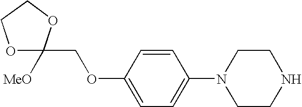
C1=CC(OCC2([MeO])OCCO2)=CC=C1N1CCNCC1
